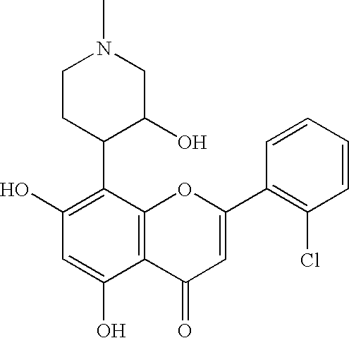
C1CC(C2=C(O)C=C(O)C3=C2OC(C2=C(Cl)C=CC=C2)=CC3=O)C(O)CN1C
